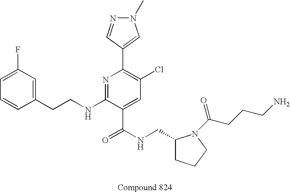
C1=CC(CCNC2=NC(C3=CN(C)N=C3)=C(Cl)C=C2C(NCC2CCCN2C(CCCN)=O)=O)=CC(F)=C1
